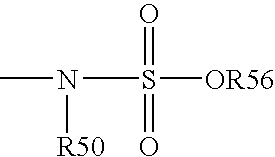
CN([R50])S([OR56])(=O)=O
